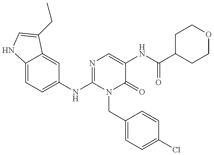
C12=CC=C(NC3=NC=C(NC(C4CCOCC4)=O)C(=O)N3CC3=CC=C(Cl)C=C3)C=C1C(CC)=CN2
